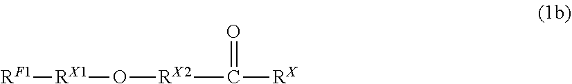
[RF1][RX1]O[RX2]C(=O)[RX]
